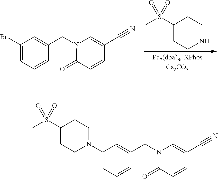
N1CCC(S(C)(=O)=O)CC1.C1(Br)=CC=CC(CN2C(=O)C=CC(C#N)=C2)=C1.C1(N2CCC(S(C)(=O)=O)CC2)=CC=CC(CN2C(=O)C=CC(C#N)=C2)=C1
